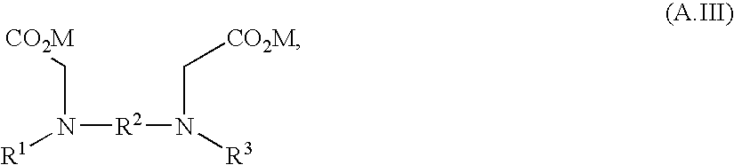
[R1]N(C[CO2M])[R2]N([R3])C[CO2M]
